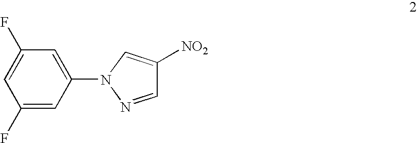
C1(F)=CC(N2N=CC([NO2])=C2)=CC(F)=C1
